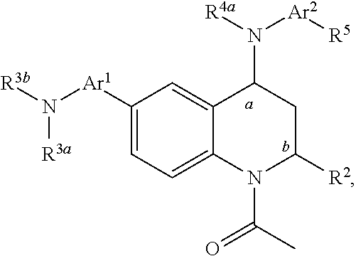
C1([Ar1]N([R3b])[R3a])=CC=C2C(=C1)C(N([R4a])[Ar2][R5])CC([R2])N2C(C)=O
